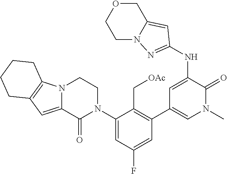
C1(N2CCN3C(=CC4=C3CCCC4)C2=O)=CC(F)=CC(C2=CN(C)C(=O)C(NC3=NN4CCOCC4=C3)=C2)=C1C[OAc]
